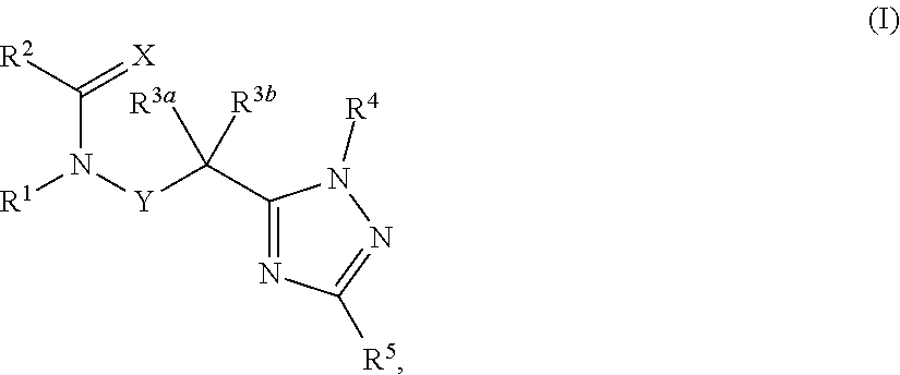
C1(C([Y]N(C(=[X])[R2])[R1])([R3a])[R3b])=NC([R5])=NN1[R4]
